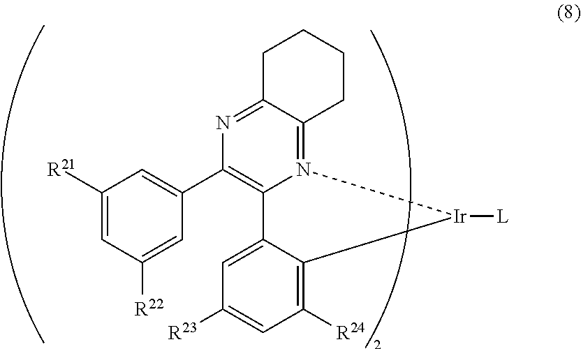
C1([R21])=CC([R22])=CC(C2=C3N(=C4C(=N2)CCCC4)[Ir]([L])C2=C([R24])C=C([R23])C=C32)=C1
